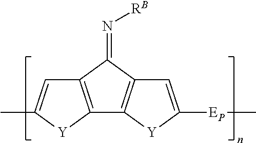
C12=C(C(=N[RB])C3=C1[Y]C([EP]C)=C3)C=C(C)[Y]2
